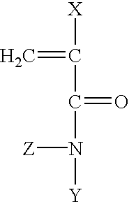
C=C([X])C(N([Y])[Z])=O
